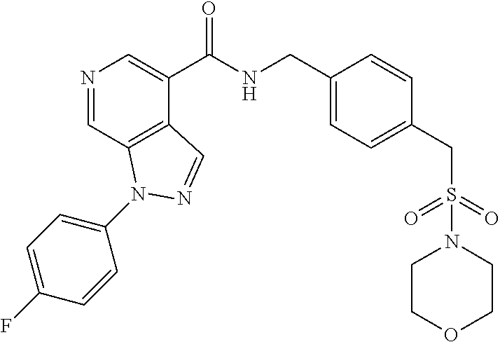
N1=CC2=C(C(C(NCC3=CC=C(CS(=O)(=O)N4CCOCC4)C=C3)=O)=C1)C=NN2C1=CC=C(F)C=C1
